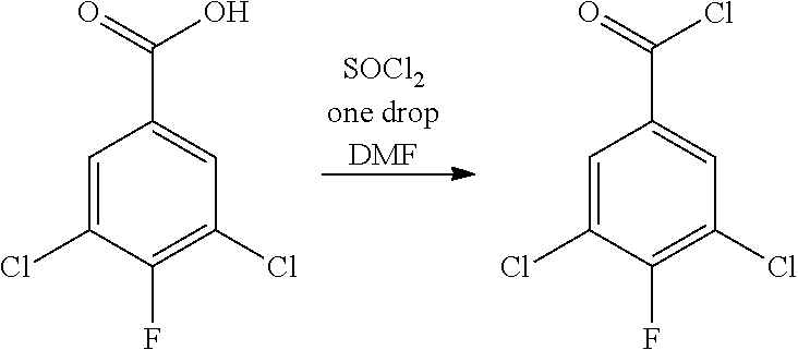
[SOCl2one dropDMF].C1=C(Cl)C(F)=C(Cl)C=C1C(=O)O.C1=C(Cl)C(F)=C(Cl)C=C1C(=O)Cl
